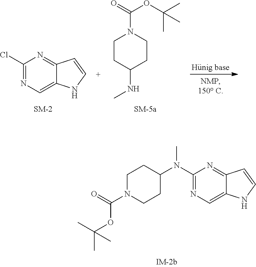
C1N(C(=O)OC(C)(C)C)CCC(N(C2=NC=C3C(=N2)C=CN3)C)C1.C1(Cl)=NC=C2C(=N1)C=CN2.C1CC(NC)CCN1C(=O)OC(C)(C)C
